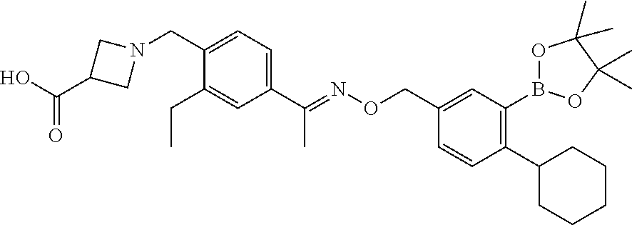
C(C)(C1=CC=C(CN2CC(C(=O)O)C2)C(CC)=C1)=NOCC1=CC(B2OC(C)(C)C(C)(C)O2)=C(C2CCCCC2)C=C1
